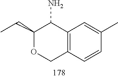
C1(CC)OCC2=C(C1N)C=C(C)C=C2
